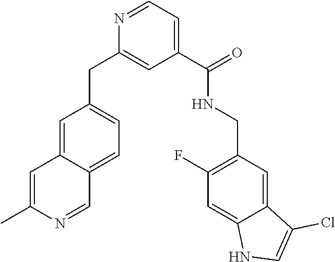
C1=C(C)N=CC2=CC=C(CC3=CC(C(=O)NCC4=C(F)C=C5C(=C4)C(Cl)=CN5)=CC=N3)C=C12
